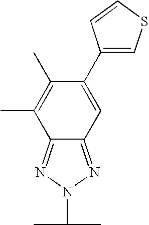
C12=NN(C(C)C)N=C1C(C)=C(C)C(C1=CSC=C1)=C2
